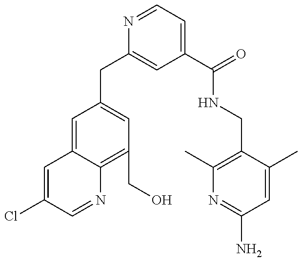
C1=C(Cl)C=NC2=C(CO)C=C(CC3=CC(C(=O)NCC4=C(C)N=C(N)C=C4C)=CC=N3)C=C12
